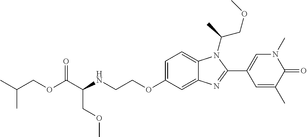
C(C(NCCOC1=CC=C2C(=C1)N=C(C1=CN(C)C(=O)C(C)=C1)N2C(C)COC)COC)(=O)OCC(C)C
